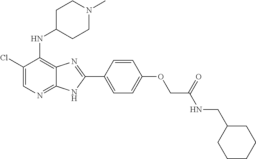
C1(Cl)=CN=C2C(=C1NC1CCN(C)CC1)N=C(C1=CC=C(OCC(NCC3CCCCC3)=O)C=C1)N2
